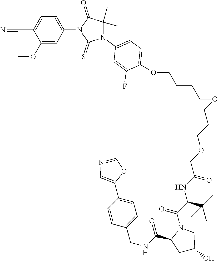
C(CCOC1=CC=C(N2C(C)(C)C(=O)N(C3=CC=C(C#N)C(OC)=C3)C2=S)C=C1F)COCCCOCC(NC(C(N1C(C(=O)NCC2=CC=C(C3=CN=CO3)C=C2)CC(O)C1)=O)C(C)(C)C)=O
